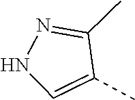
C1(C)=CNN=C1C
